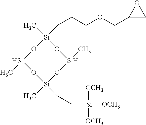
O1[Si](C)(CCCOCC2CO2)O[Si](C)O[Si](C)(CC[Si]([OCH3])([OCH3])[OCH3])O[Si]1C
